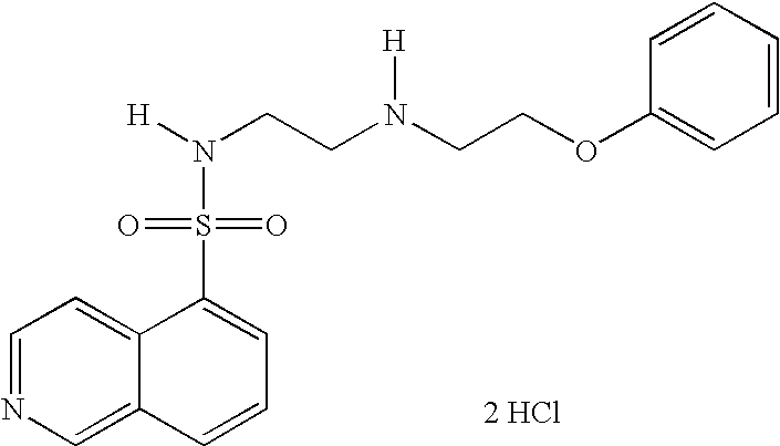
N(CCN(CCOC1=CC=CC=C1)[H])([H])S(=O)(=O)C1=CC=CC2=CN=CC=C12.[2 HCl]
